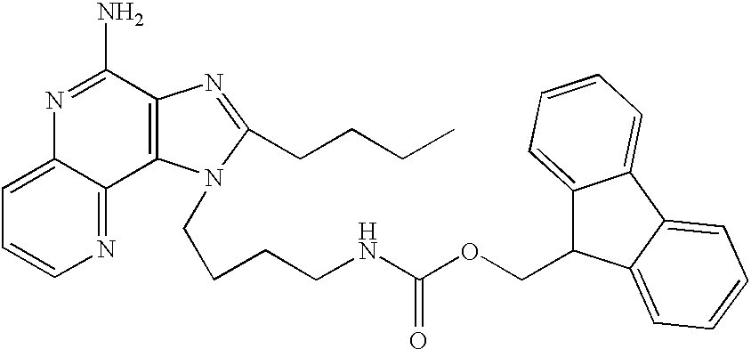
C1=C2C(=NC=C1)C1=C(C(N)=N2)N=C(CCCC)N1CCCCNC(OCC1C2=CC=CC=C2C2=CC=CC=C12)=O
